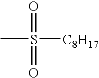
CS([C8H17])(=O)=O
